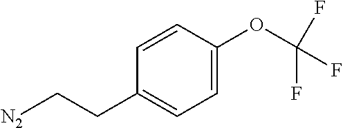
[N2]CCC1=CC=C(OC(F)(F)F)C=C1
